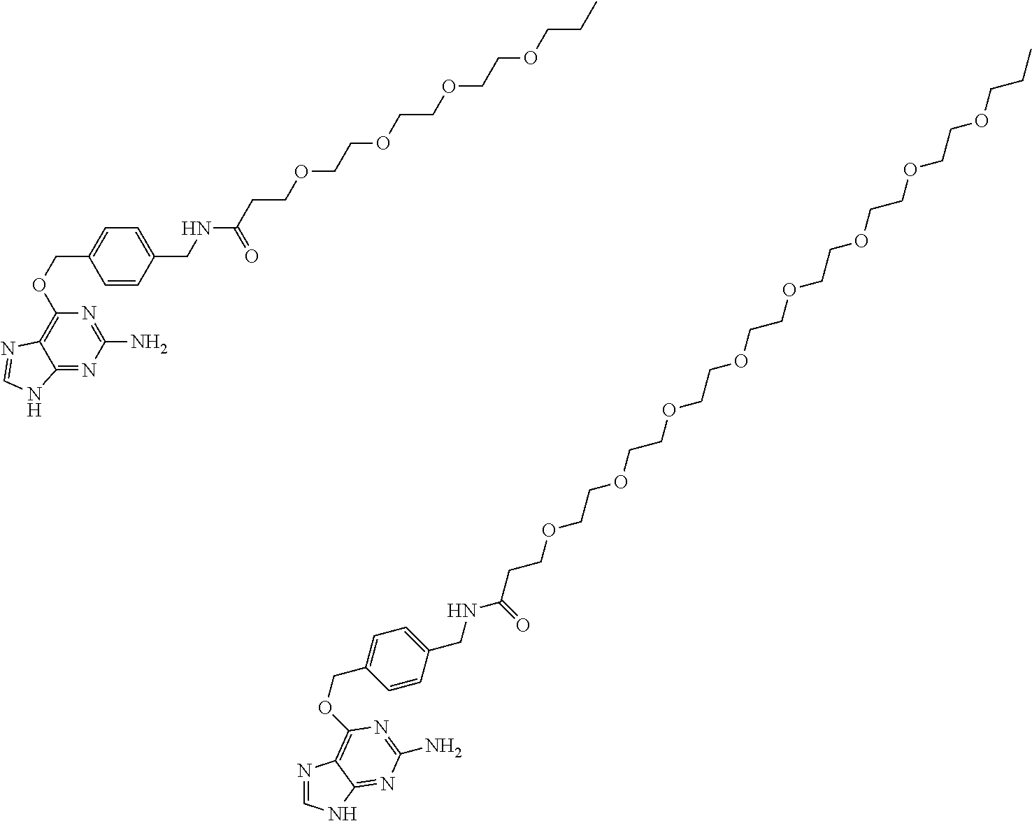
C(OCCOCCOCCOCCC(NCC1=CC=C(COC2=C3C(=NC(N)=N2)NC=N3)C=C1)=O)CC.C(OCCOCCOCCOCCOCCOCCOCCOCCC(NCC1=CC=C(COC2=C3N=CNC3=NC(N)=N2)C=C1)=O)CC
